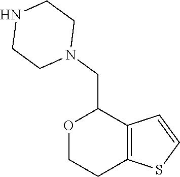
C12=C(C=CS1)C(CN1CCNCC1)OCC2
